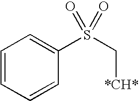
C1=CC=CC(S(=O)(=O)C[*CH*])=C1
